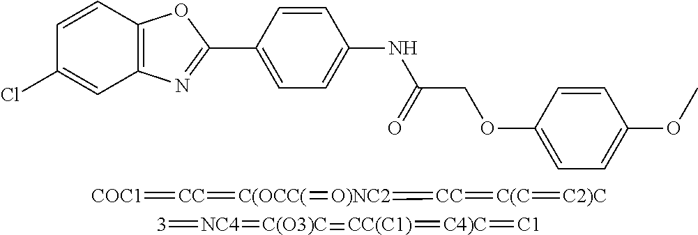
C1=CC2=C(C=C1Cl)N=C(C1=CC=C(NC(COC3=CC=C(OC)C=C3)=O)C=C1)O2.[COC1]=[CC]=[C(OCC(]=[O)NC2]=[CC]=[C(C]=[C2)C].[NC4](=[C(O3)C]=[CC(C1)]=[C4)C]=[C1])=[3]
